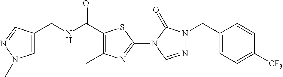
C1=C(CNC(C2=C(C)N=C(N3C(=O)N(CC4=CC=C([CF3])C=C4)N=C3)S2)=O)C=NN1C
